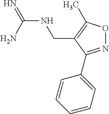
N(C(=N)N)CC1=C(C)ON=C1C1=CC=CC=C1
